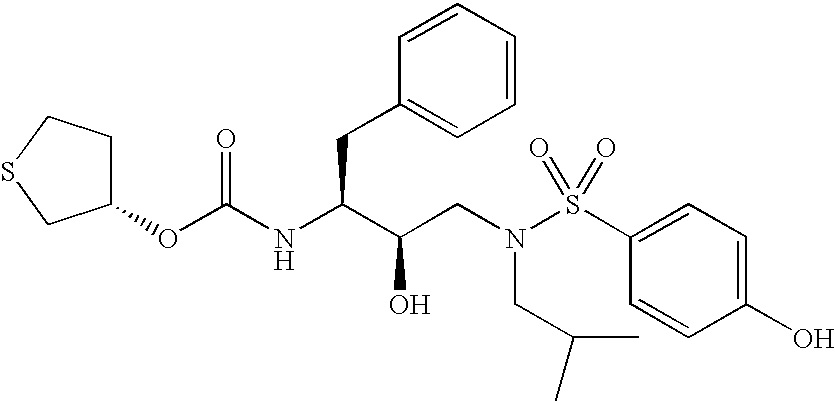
O(C(=O)NC(C(CN(S(C1=CC=C(O)C=C1)(=O)=O)CC(C)C)O)CC1=CC=CC=C1)C1CCSC1
